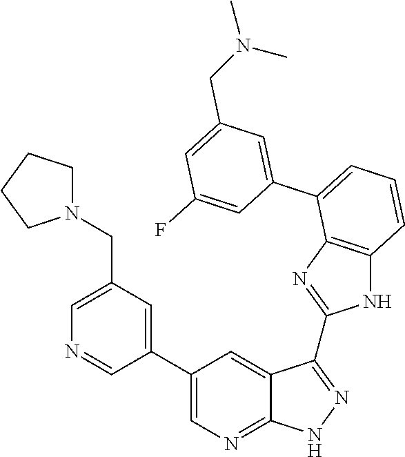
C1=C(CN2CCCC2)C=C(C2=CN=C3C(=C2)C(C2=NC4=C(N2)C=CC=C4C2=CC(CN(C)C)=CC(F)=C2)=NN3)C=N1
